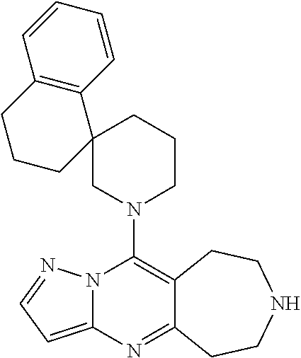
N12C(=CC=N1)N=C1C(=C2N2CCCC3(C2)C2=C(CCC3)C=CC=C2)CCNCC1
